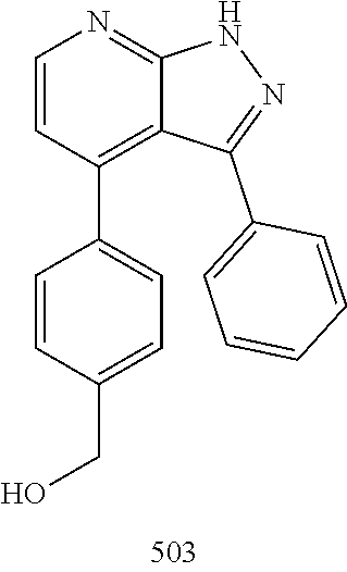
N1C2=NC=CC(C3=CC=C(CO)C=C3)=C2C(C2=CC=CC=C2)=N1
